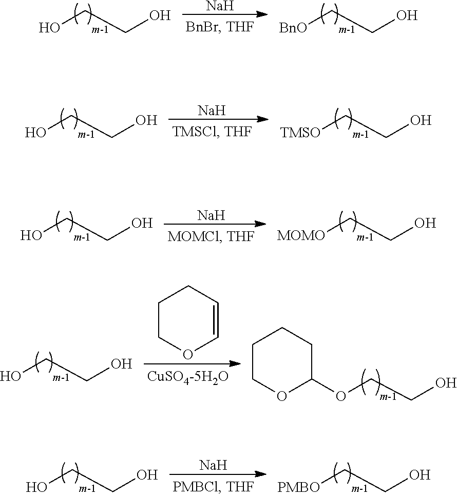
OCCO.[Na].[BnO]CCO.OCCO.[TMSO]CCO.[Na].OCCO.[Na].[MOMO]CCO.OCCO.C1COC=CC1.C1COC(OCCO)CC1.OCCO.[Na].[PMBO]CCO
